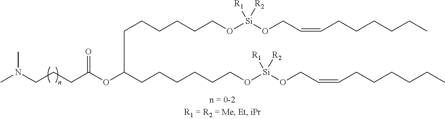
CN(CCCC(OC(CCCCCCO[Si](OCC=CCCCCCC)([R1])[R2])CCCCCCO[Si](OCC=CCCCCCC)([R1])[R2])=O)C
